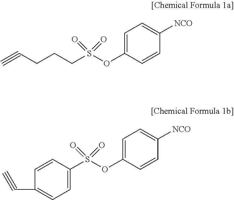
C1=C(OS(CCCC#C)(=O)=O)C=CC([NCO])=C1.C1=C(OS(C2=CC=C(C#C)C=C2)(=O)=O)C=CC([NCO])=C1
